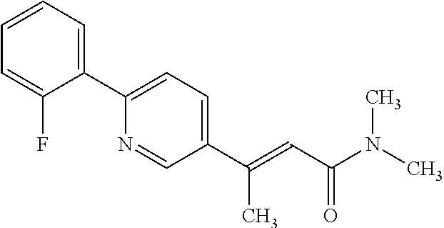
C1=CC=C(C2=CC=C(C(=CC(N(C)C)=O)C)C=N2)C(F)=C1
